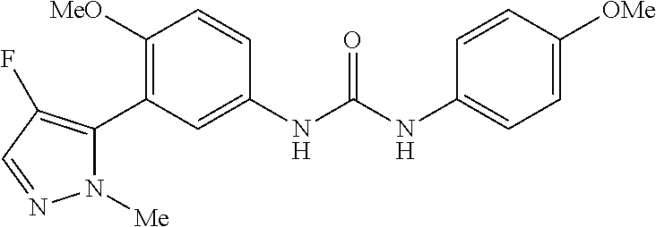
C1([MeO])=C(C2=C(F)C=NN2[Me])C=C(NC(NC2=CC=C([OMe])C=C2)=O)C=C1
